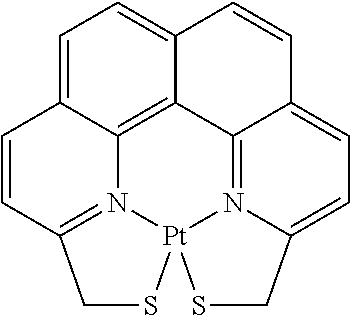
C1=C2C3=C4C(=C1)C=CC1=CC=C5CS[Pt]6(SCC(=N36)C=C2)N5=C41
